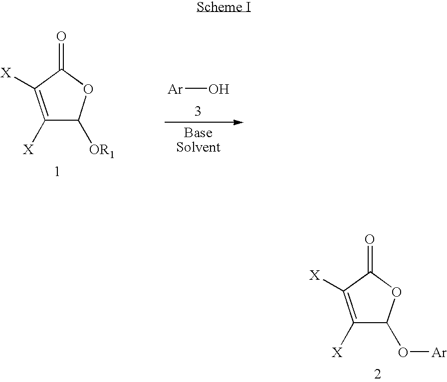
[Ar]O.C1([X])=C([X])C(=O)OC1[OR1].C1([X])=C([X])C(=O)OC1O[Ar]
